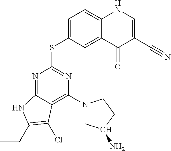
N1=C2C(=C(N3CC(N)CC3)N=C1SC1=CC=C3C(=C1)C(=O)C(C#N)=CN3)C(Cl)=C(CC)N2
